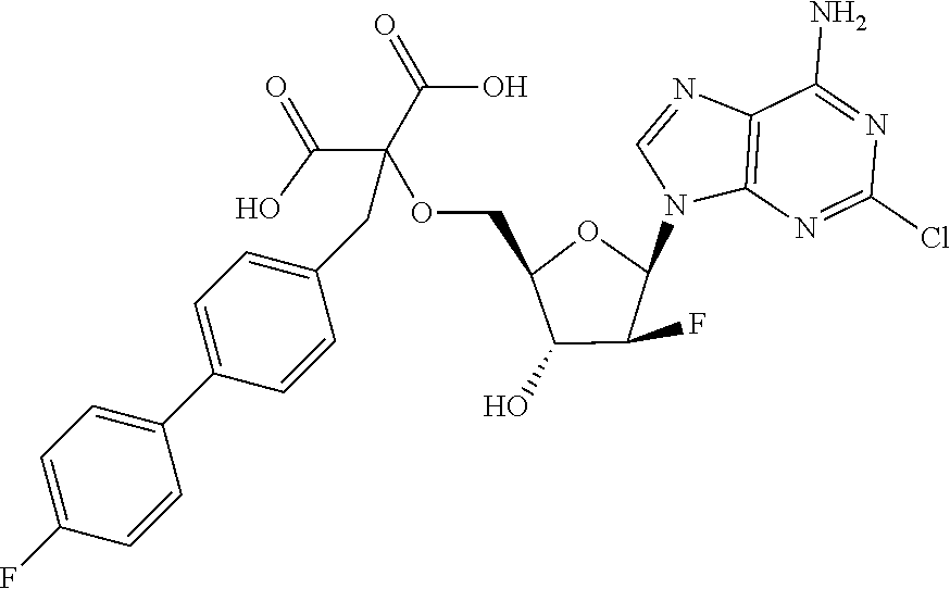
C12=C(N=C(Cl)N=C1N)N(C1OC(COC(C(=O)O)(C(=O)O)CC3=CC=C(C4=CC=C(F)C=C4)C=C3)C(O)C1F)C=N2
